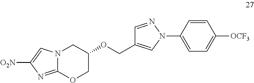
N12C(=NC([O2N])=C1)OCC(OCC1=CN(C3=CC=C([OCF3])C=C3)N=C1)C2
